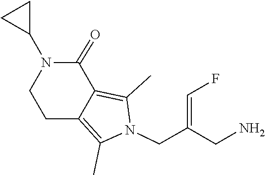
C1C2=C(C)N(CC(=CF)CN)C(C)=C2C(=O)N(C2CC2)C1
